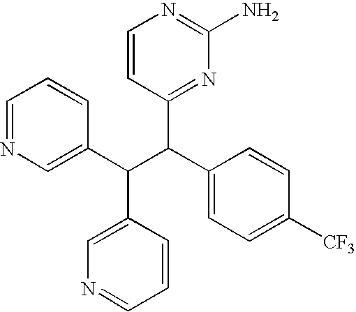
C1=NC=C(C(C(C2=CC=C([CF3])C=C2)C2=NC(N)=NC=C2)C2=CN=CC=C2)C=C1
